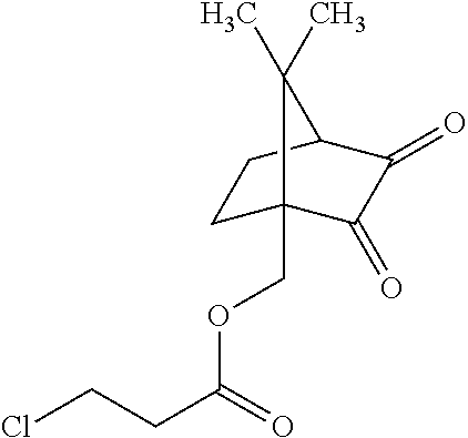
C1C2(COC(CCCl)=O)C(=O)C(=O)C(C1)C2(C)C
